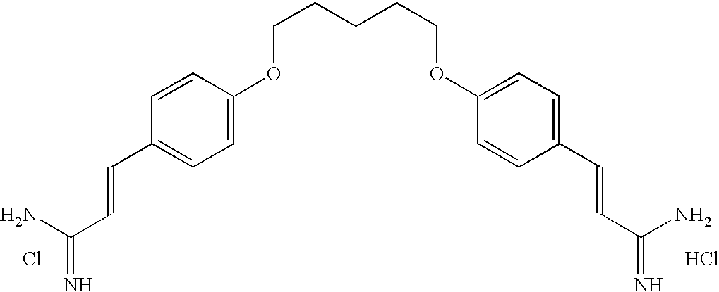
C1=C(OCCCCCOC2=CC=C(C=CC(N)=N)C=C2)C=CC(C=CC(=N)N)=C1.Cl.Cl
